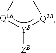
[Q1B]([YB]([Q2B]C)[ZB])C
